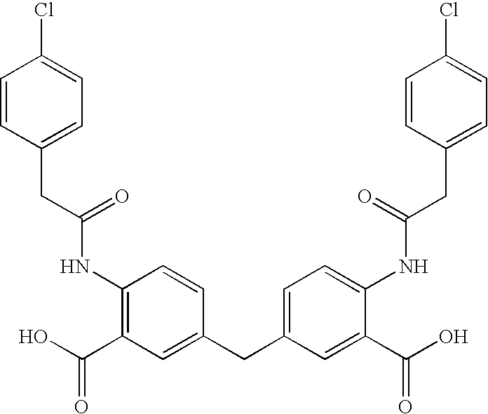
C1(NC(=O)CC2=CC=C(Cl)C=C2)=C(C(=O)O)C=C(CC2=CC=C(NC(CC3=CC=C(Cl)C=C3)=O)C(C(=O)O)=C2)C=C1
